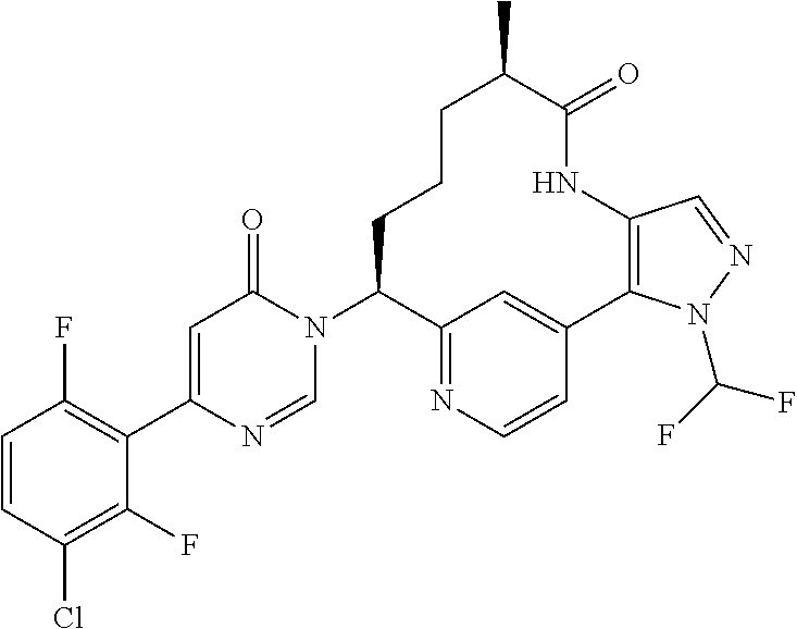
C1=CC(Cl)=C(F)C(C2=CC(=O)N(C3C4=NC=CC(=C4)C4=C(NC(=O)C(C)CCC3)C=NN4C(F)F)C=N2)=C1F
